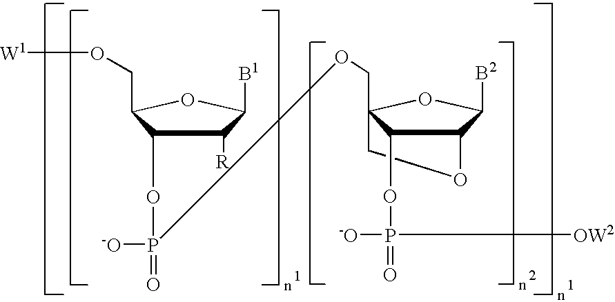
C1([R])C([B1])OC(CO[W1])C1OP(=O)(OCC12OC([B2])C(OC1)C2OP(=O)([-O])[OW2])[-O]
